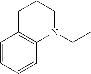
C1C2=C(N(CC)CC1)C=CC=C2
